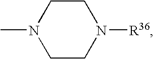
C1CN([R36])CCN1C
